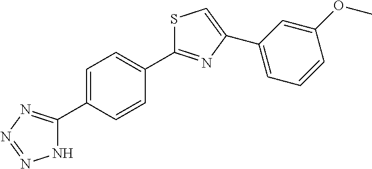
C1=C(C2=NN=NN2)C=CC(C2=NC(C3=CC=CC(OC)=C3)=CS2)=C1
